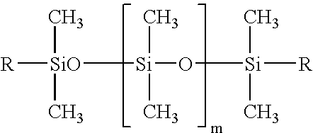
[R][SiO](C)([Si](O[Si]([R])(C)C)(C)C)C
